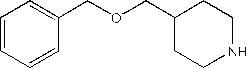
C1(COCC2CCNCC2)=CC=CC=C1
